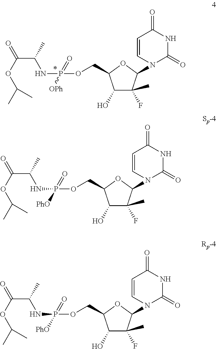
C1(O)C(F)(C)C(N2C(=O)NC(=O)C=C2)OC1COP(NC(C(OC(C)C)=O)C)(=O)[OPh].C1(O)C(F)(C)C(N2C(=O)NC(=O)C=C2)OC1COP(NC(C(OC(C)C)=O)C)(=O)[PhO].C1(O)C(F)(C)C(N2C(=O)NC(=O)C=C2)OC1COP(NC(C(OC(C)C)=O)C)(=O)[PhO]
